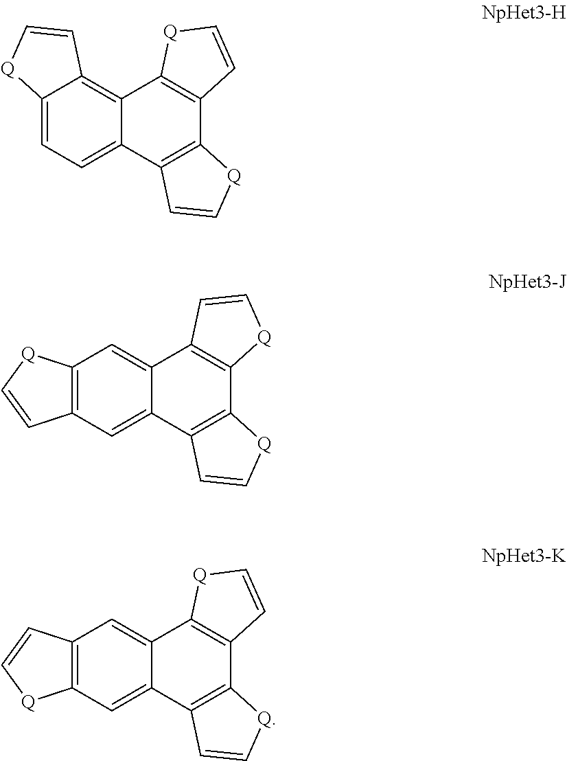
C12=CC=C3C(=C1C=C[Q]2)C1=C(C2=C3C=C[Q]2)C=C[Q]1.C12=C(C=C3C(=C1)C1=C(C4=C3C=C[Q]4)[Q]C=C1)C=C[Q]2.C12=C(C=C3C(=C1)C1=C(C4=C3C=C[Q]4)C=C[Q]1)[Q]C=C2
